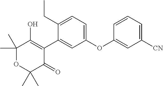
C1(C)(C)OC(C)(C)C(=O)C(C2=CC(OC3=CC([CN])=CC=C3)=CC=C2CC)=C1O
